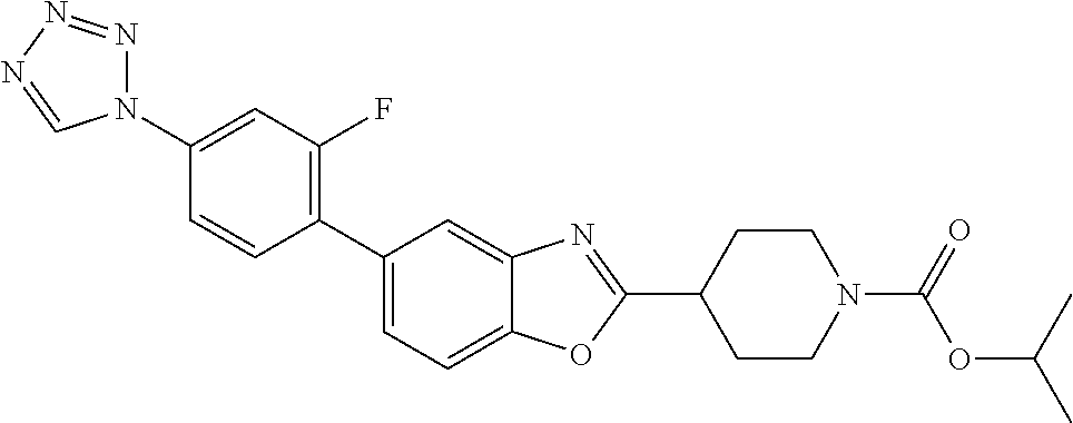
C1(N2N=NN=C2)=CC(F)=C(C2=CC=C3C(=C2)N=C(C2CCN(C(OC(C)C)=O)CC2)O3)C=C1
